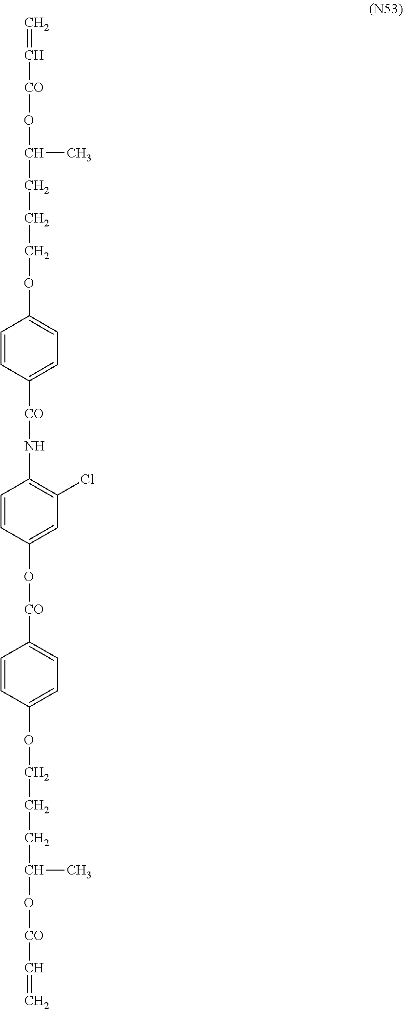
C=C[CO]OC(CCCOC1=CC=C([CO]NC2=C(Cl)C=C(O[CO]C3=CC=C(OCCCC(O[CO]C=C)C)C=C3)C=C2)C=C1)C
